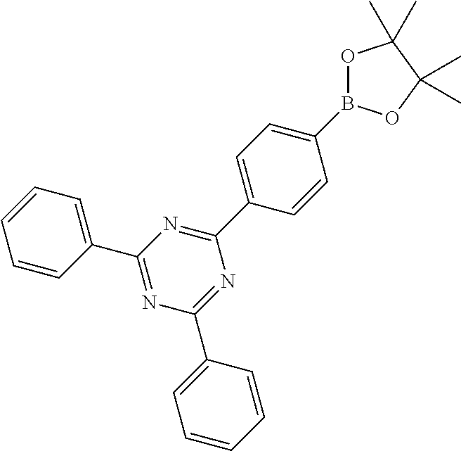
C1=CC=C(C2=NC(C3=CC=CC=C3)=NC(C3=CC=C(B4OC(C)(C)C(C)(C)O4)C=C3)=N2)C=C1
